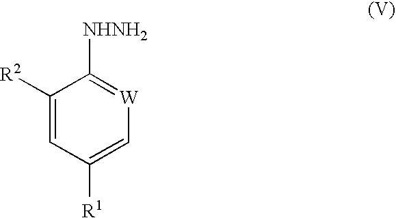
C1([R2])=CC([R1])=C[W]=C1[NHNH2]
